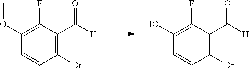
C1(OC)=C(F)C(C(=O)[H])=C(Br)C=C1.C1(O)=C(F)C(C(=O)[H])=C(Br)C=C1
